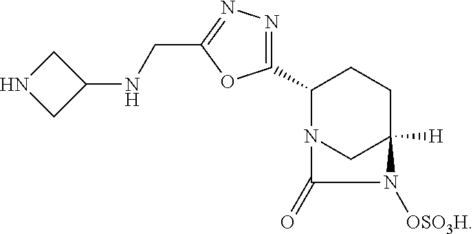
C1(C2N3CC([H])(CC2)N([OSO3H])C3=O)=NN=C(CNC2CNC2)O1
